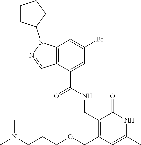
C12=C(C(C(NCC3=C(COCCCN(C)C)C=C(C)NC3=O)=O)=CC(Br)=C1)C=NN2C1CCCC1
